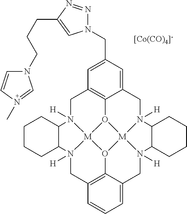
C1N2([H])[M]34O5C6=C1C=C(CN1N=NC(CCCN7C=CN(C)=C7)=C1)C=C6CN1([H])[M]56O3C3=C(CN4([H])C4CCCCC24)C=CC=C3CN6([H])C2CCCCC12.[[Co(CO)4]-]
